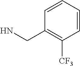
C1=CC=CC(CN)=C1[CF3]
